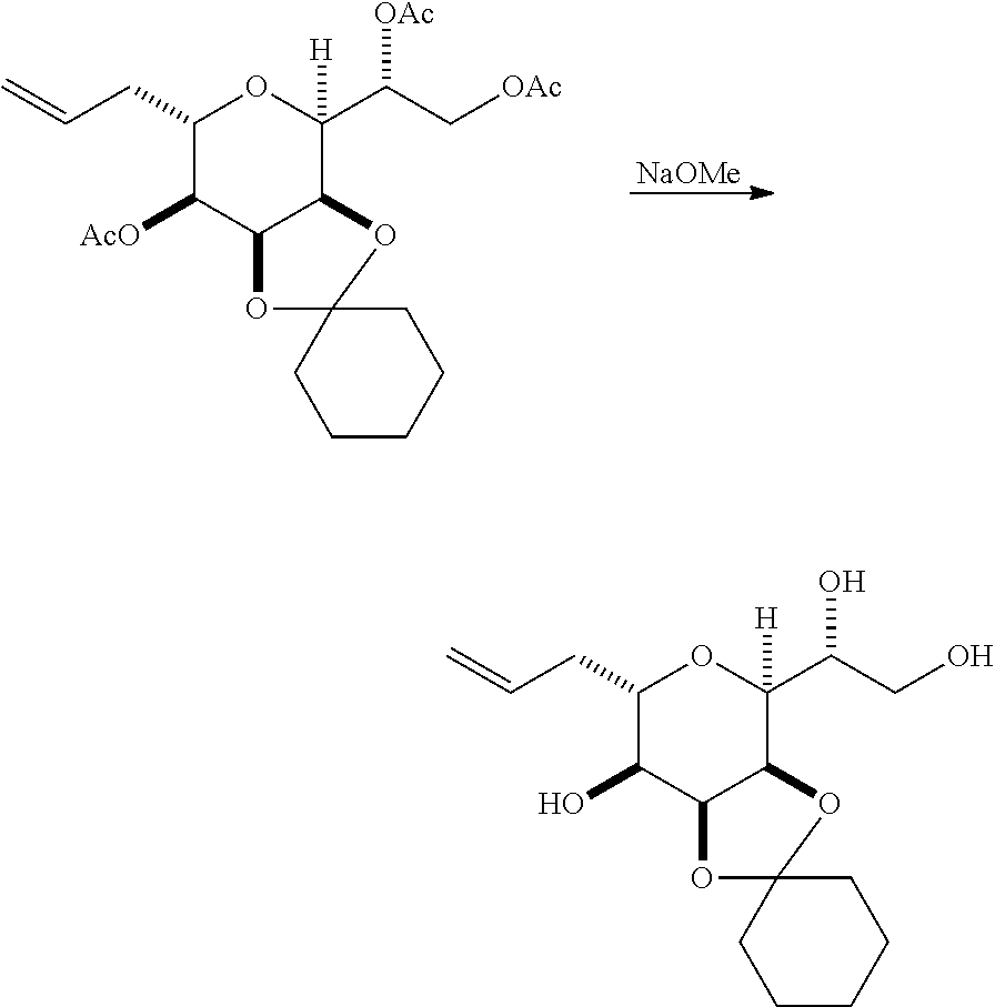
[NaOMe].C1(CC=C)C([AcO])C2C(C([H])(C(C[OAc])[OAc])O1)OC1(O2)CCCCC1.C1(CC=C)C(O)C2C(C([H])(C(CO)O)O1)OC1(O2)CCCCC1
